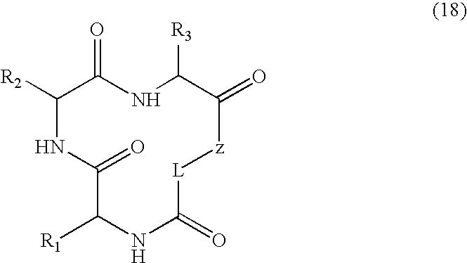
C1([R2])NC(=O)C([R1])NC(=O)[L][z]C(=O)C([R3])NC1=O
